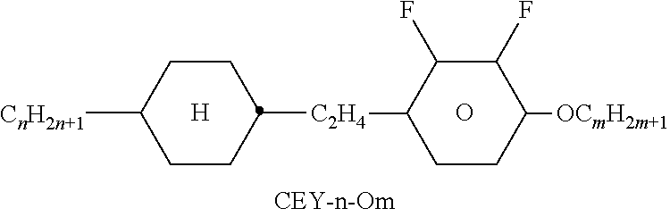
[H].[CnH2n+1]C1CCC([C2H4]C2C(F)C(F)C([OCmH2m+1])CC2)CC1.O
